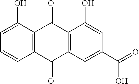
C12=C(C(=O)C3=C(C1=O)C(O)=CC(C(=O)O)=C3)C=CC=C2O
